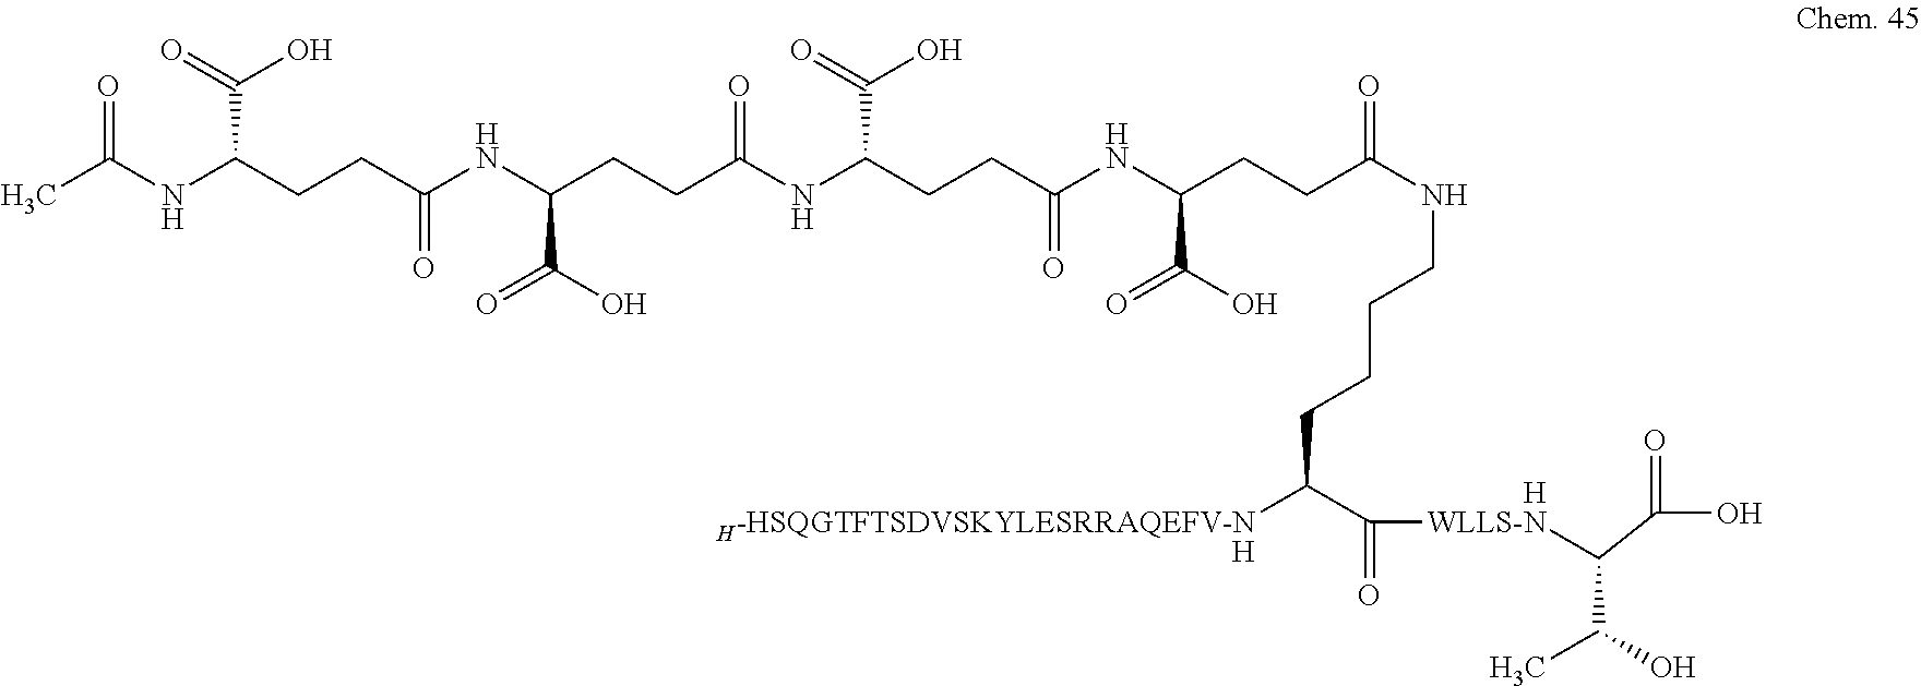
CC(NC(CCC(NC(CCC(NC(CCC(NC(CCC(NCCCCC(C([WLLS-N]C(C(C)O)C(O)=O)=O)[H-HSQGTFTSDVSKYLESRRAQEFV-N])=O)C(=O)O)=O)C(O)=O)=O)C(=O)O)=O)C(O)=O)=O.[H].[H]
